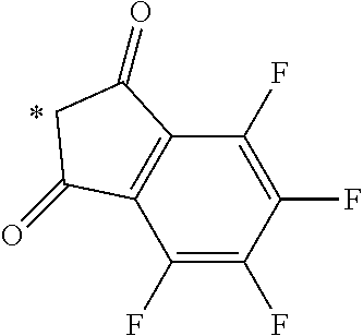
C1(F)=C(F)C(F)=C(F)C2=C1C(=O)CC2=O
